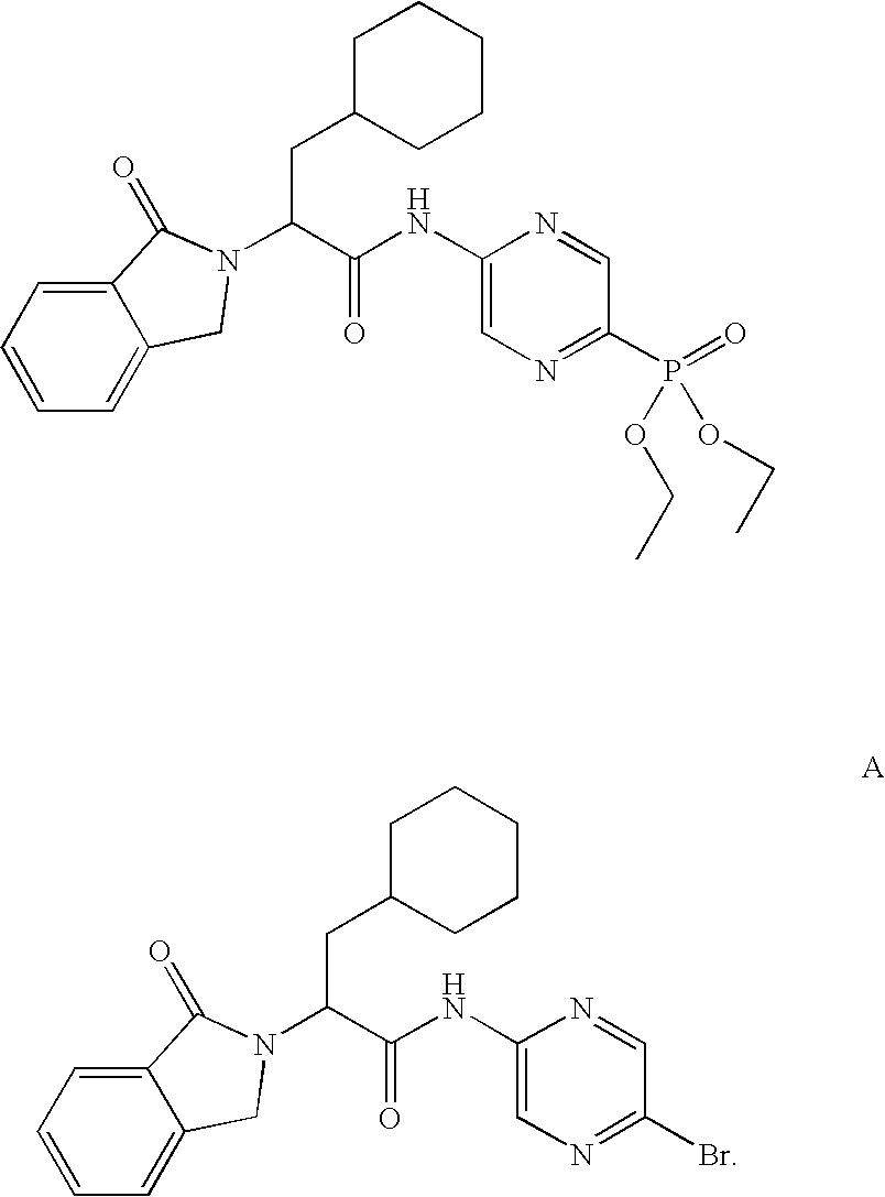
C12=CC=CC=C1CN(C(C(NC1=CN=C(P(=O)(OCC)OCC)C=N1)=O)CC1CCCCC1)C2=O.C12=CC=CC=C1CN(C(C(NC1=CN=C(Br)C=N1)=O)CC1CCCCC1)C2=O
